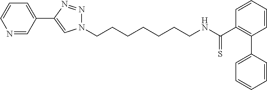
C1=CC=CC(C(NCCCCCCCN2N=NC(C3=CC=CN=C3)=C2)=S)=C1C1=CC=CC=C1
